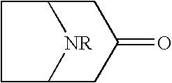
C1C2[NR]C(C1)CC(=O)C2
